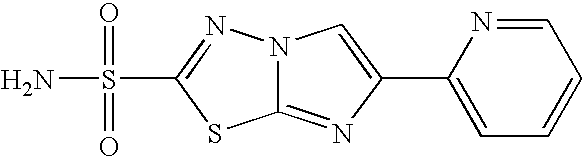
C12=NC(C3=CC=CC=N3)=CN1N=C(S(=O)(=O)N)S2
